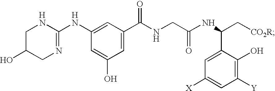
[H].[H].[H].C1=C(C(C[CO2R])NC(CNC(C2=CC(O)=CC(NC3=NCC(O)CN3)=C2)=O)=O)C(O)=C([Y])C=C1[X]
